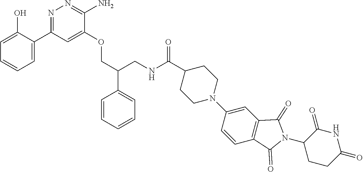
C1=C(O)C(C2=NN=C(N)C(OCC(C3=CC=CC=C3)CNC(=O)C3CCN(C4=CC5=C(C=C4)C(=O)N(C4CCC(=O)NC4=O)C5=O)CC3)=C2)=CC=C1
